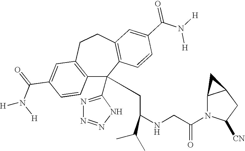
C1(C(=O)N([H])[H])=CC2=C(C=C1)C(C1=NN=NN1)(CC(NCC(N1C([CN])CC3C1C3)=O)C(C)C)C1=C(CC2)C=C(C(N([H])[H])=O)C=C1
